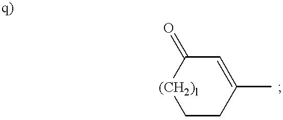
C1CC(C)=CC(=O)[(CH2)l]1
